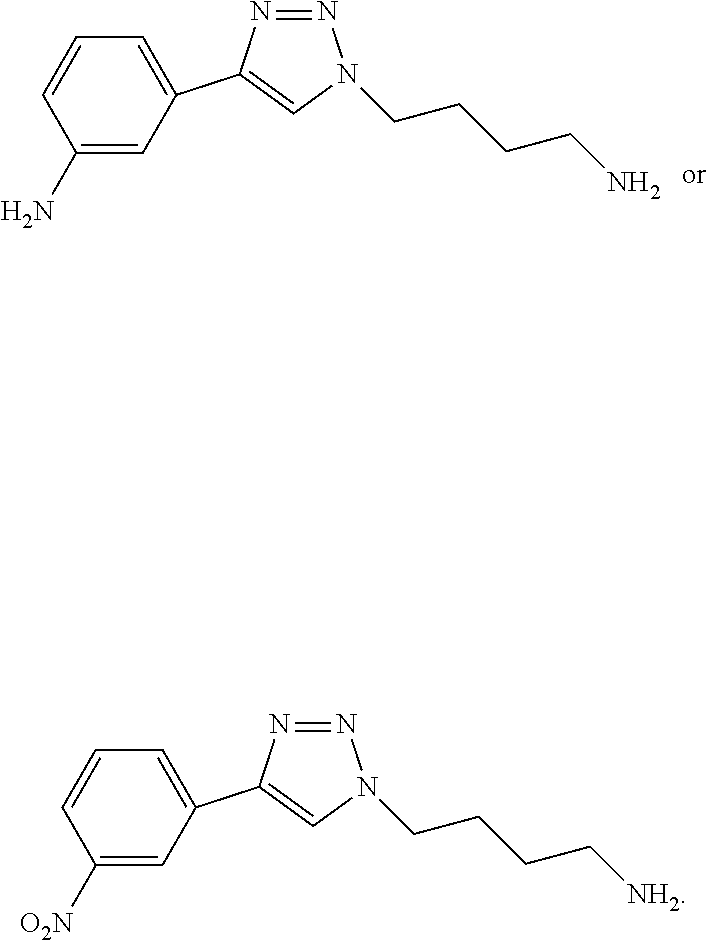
N1=NN(CCCCN)C=C1C1=CC=CC(N)=C1.N1=NN(CCCC[NH2])C=C1C1=CC=CC([O2N])=C1
